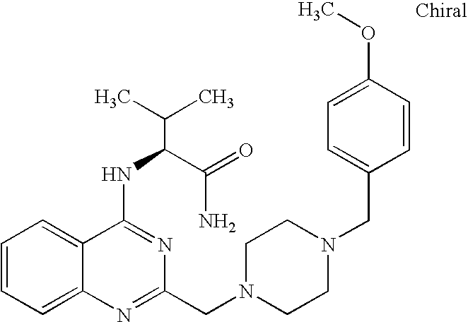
C1=CC=C2C(=C1)C(NC(C(N)=O)C(C)C)=NC(CN1CCN(CC3=CC=C(OC)C=C3)CC1)=N2
